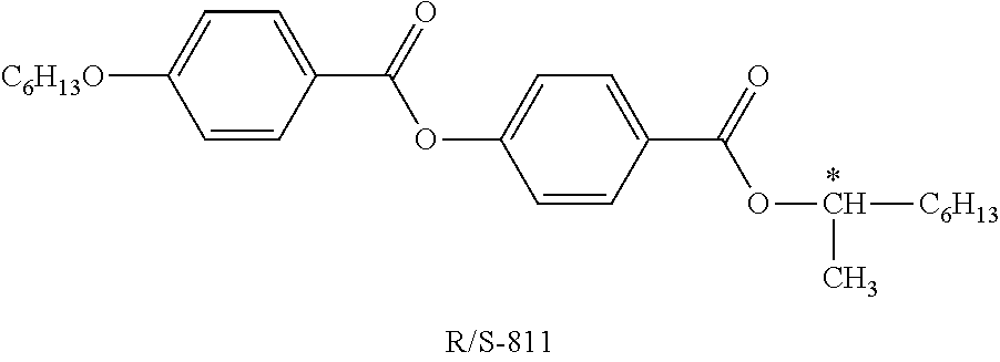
O(C1=CC=C(C(=O)OC([C6H13])C)C=C1)C(C1=CC=C([C6H13O])C=C1)=O
